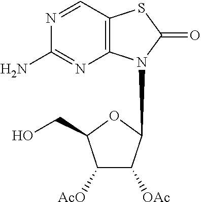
C1([AcO])C([OAc])C(N2C3=C(C=NC(N)=N3)SC2=O)OC1CO
